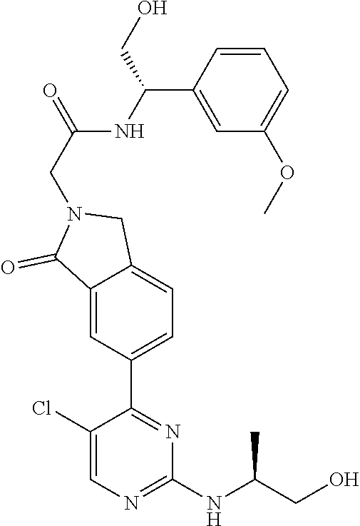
C1(Cl)=CN=C(NC(CO)C)N=C1C1=CC=C2C(=C1)C(=O)N(CC(NC(C1=CC(OC)=CC=C1)CO)=O)C2
